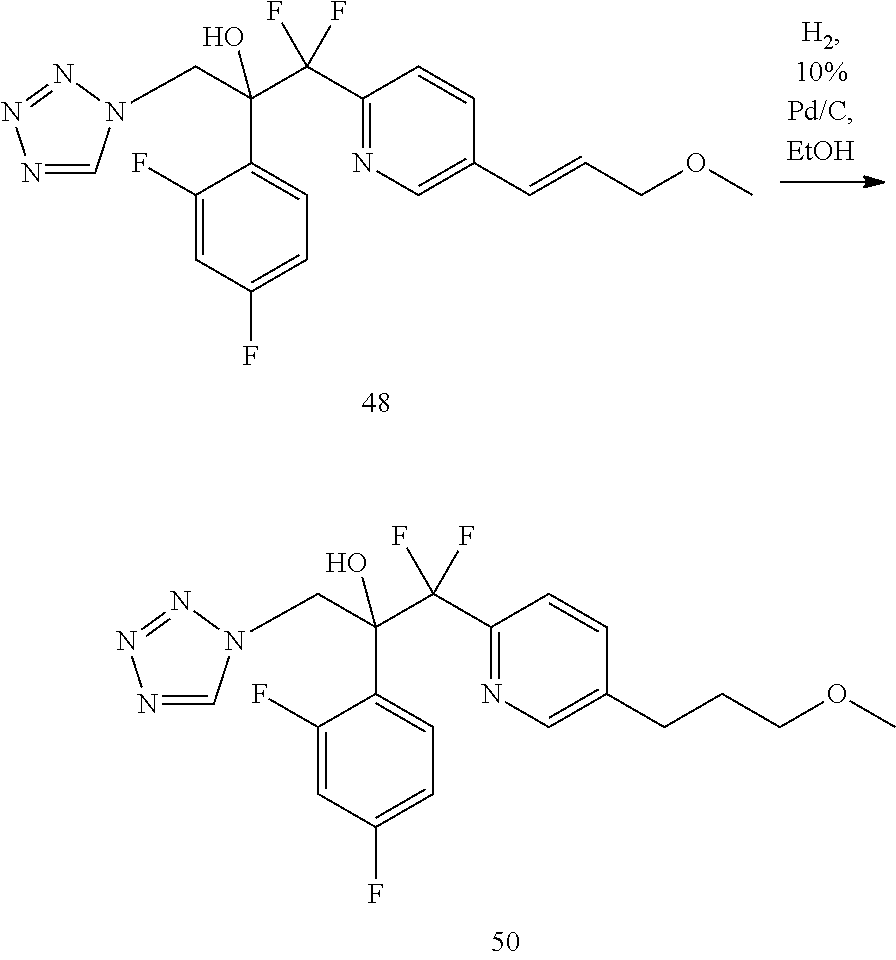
C1(F)=CC(F)=CC=C1C(CN1C=NN=N1)(C(C1=NC=C(C=CCOC)C=C1)(F)F)O.C1(F)=CC(F)=CC=C1C(CN1C=NN=N1)(C(C1=NC=C(CCCOC)C=C1)(F)F)O
